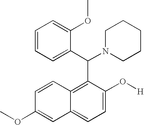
C1(OC)=CC2=CC=C(O[H])C(C(C3=CC=CC=C3OC)N3CCCCC3)=C2C=C1
